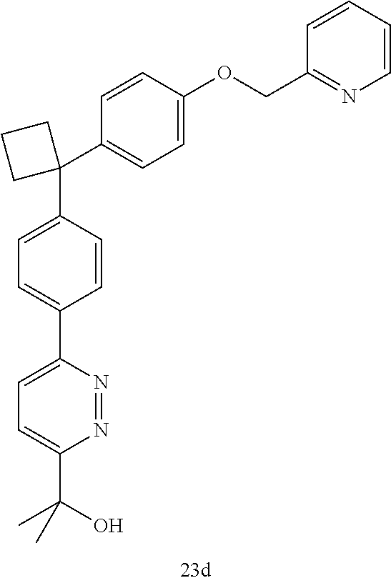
C1=CC(C2=CC=C(C(O)(C)C)N=N2)=CC=C1C1(C2=CC=C(OCC3=NC=CC=C3)C=C2)CCC1
